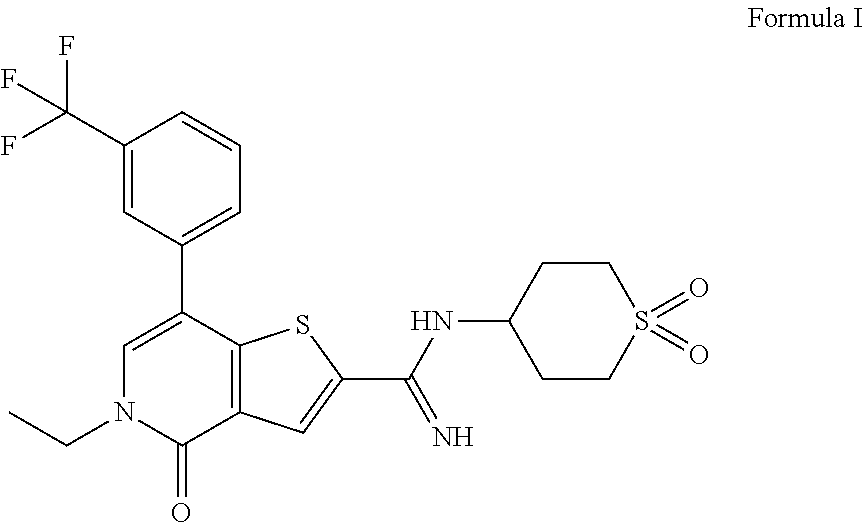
C1(C(F)(F)F)=CC(C2=CN(CC)C(=O)C3=C2SC(C(NC2CCS(=O)(=O)CC2)=N)=C3)=CC=C1
